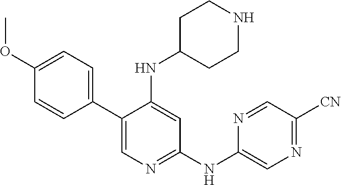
C1(C2=CN=C(NC3=CN=C([CN])C=N3)C=C2NC2CCNCC2)=CC=C(OC)C=C1
